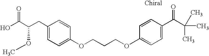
C1(CC(C(O)=O)OC)=CC=C(OCCCOC2=CC=C(C(C(C)(C)C)=O)C=C2)C=C1
